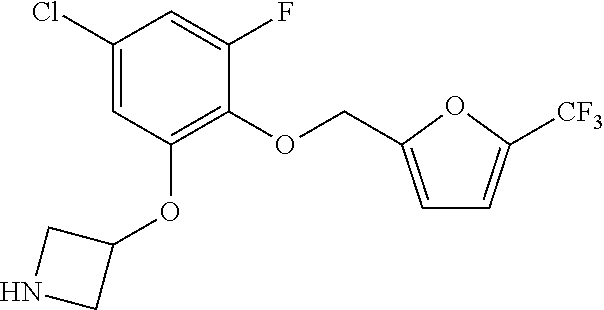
C1(Cl)=CC(OC2CNC2)=C(OCC2=CC=C([CF3])O2)C(F)=C1
